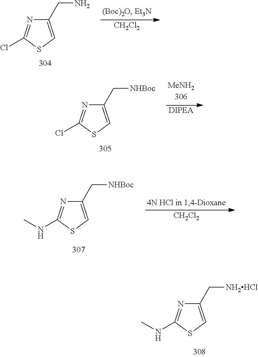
[CH2Cl2].C1(CN)=CSC(Cl)=N1.[DIPEA].C1(C[NHBoc])=CSC(Cl)=N1.[CH2Cl2].C1(C[NHBoc])=CSC(NC)=N1.C1(C[NH2HCl])=CSC(NC)=N1
